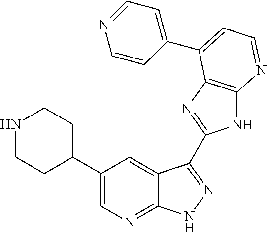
C1(C2=CN=C3C(=C2)C(C2=NC4=C(N2)N=CC=C4C2=CC=NC=C2)=NN3)CCNCC1
